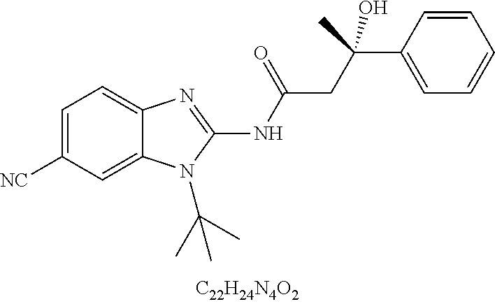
C1=C([CN])C=C2C(=C1)N=C(NC(CC(C)(C1=CC=CC=C1)O)=O)N2C(C)(C)C
